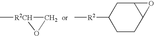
C[R2CH]1OC1.C1([R2]C)CCC2C(C1)O2
